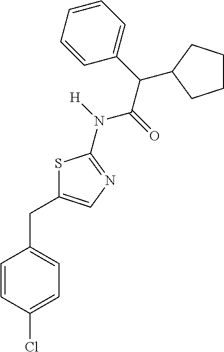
S1C(CC2=CC=C(Cl)C=C2)=CN=C1N([H])C(=O)C(C1=CC=CC=C1)C1CCCC1
